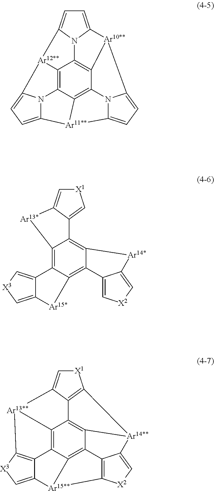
C12=C3C4=C5C6=C1N1C7=CC=C1[Ar12**]2C1=CC=C([Ar11**]4C2=CC=C([Ar10**]67)N52)N31.[X1]1C=C2C(=C1)C1=C3C(=C4C(=C1[Ar13*]2)C1=C[X3]C=C1[Ar15*]4)C1=C[X2]C=C1[Ar14*]3.[X1]1C=C2C3=C1[Ar14**]1C4=C3C3=C5C6=C4C4=C([X2]C=C41)[Ar15**]6C1=C[X3]C(=C51)[Ar13**]2C3
